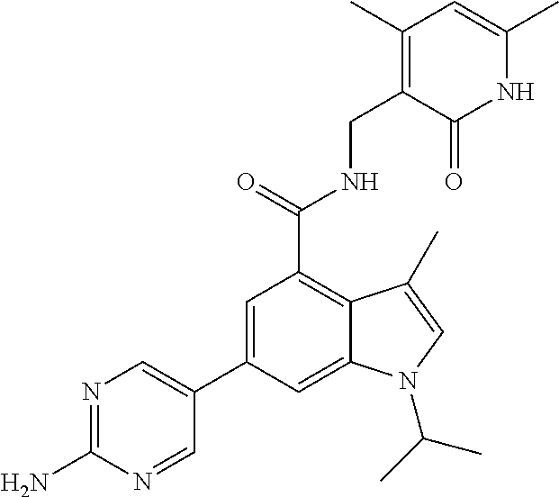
C1(C2=CC(C(=O)NCC3=C(C)C=C(C)NC3=O)=C3C(=C2)N(C(C)C)C=C3C)=CN=C(N)N=C1
